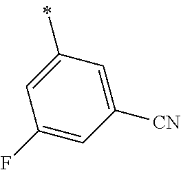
C1=C(C)C=C([CN])C=C1F
